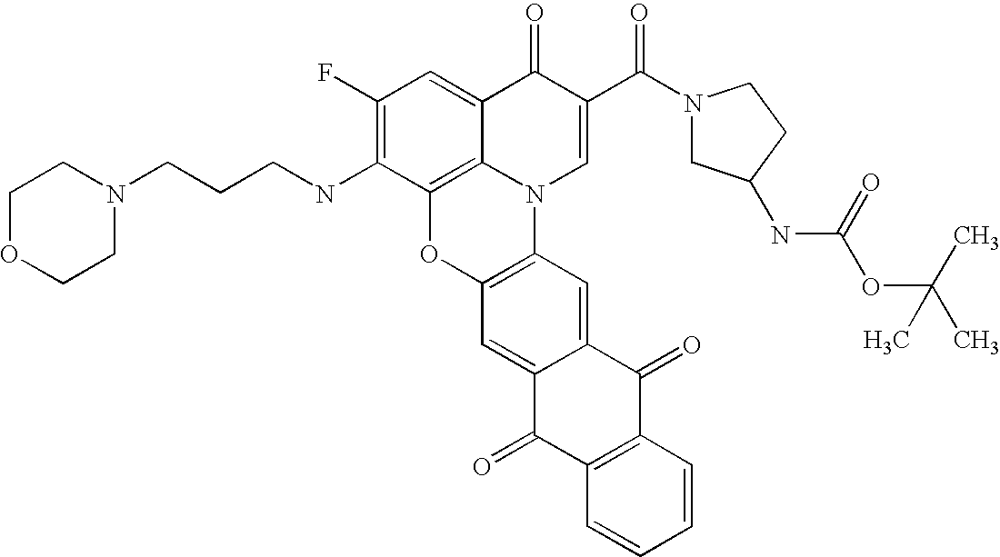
C1(F)=C(NCCCN2CCOCC2)C2=C3C(=C1)C(=O)C(C(N1CC(NC(OC(C)(C)C)=O)CC1)=O)=CN3C1=C(O2)C=C2C(=C1)C(=O)C1=C(C2=O)C=CC=C1
